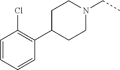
C1(C2CCN(CC)CC2)=C(Cl)C=CC=C1
